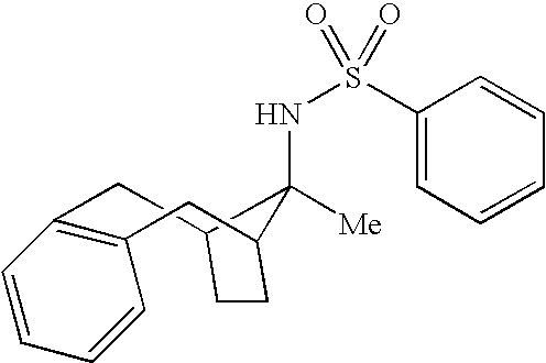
C12C(NS(C3=CC=CC=C3)(=O)=O)([Me])C(CC3=C(C1)C=CC=C3)CC2
